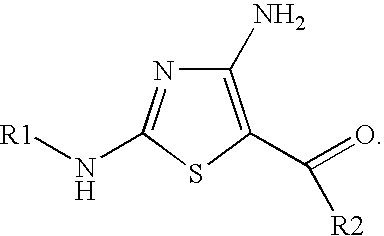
C1(N)=C(C(=O)[R2])SC(N[R1])=N1
